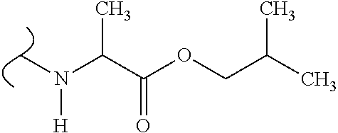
C(C(OCC(C)C)=O)(N([H])C)C
